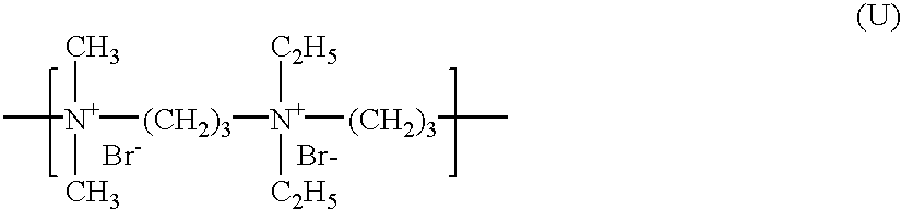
[Br-].[Br-].C[N+]([(CH2)3][N+]([(CH2)3]C)([C2H5])[C2H5])(C)C
